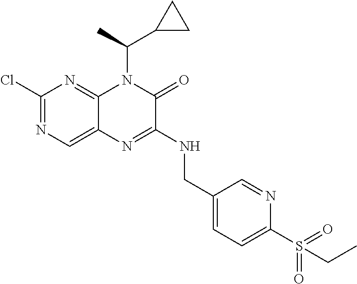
C1(Cl)=NC=C2C(=N1)N(C(C)C1CC1)C(=O)C(NCC1=CC=C(S(=O)(=O)CC)N=C1)=N2
